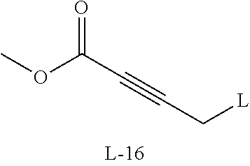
C(C#CC[L])(=O)OC
